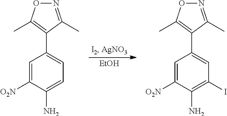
[EtOH].C1=C([O2N])C(N)=CC=C1C1=C(C)ON=C1C.C1=C([O2N])C(N)=C(I)C=C1C1=C(C)ON=C1C
